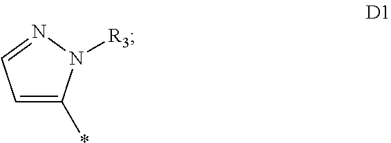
C1=C(*)N([R3])N=C1
